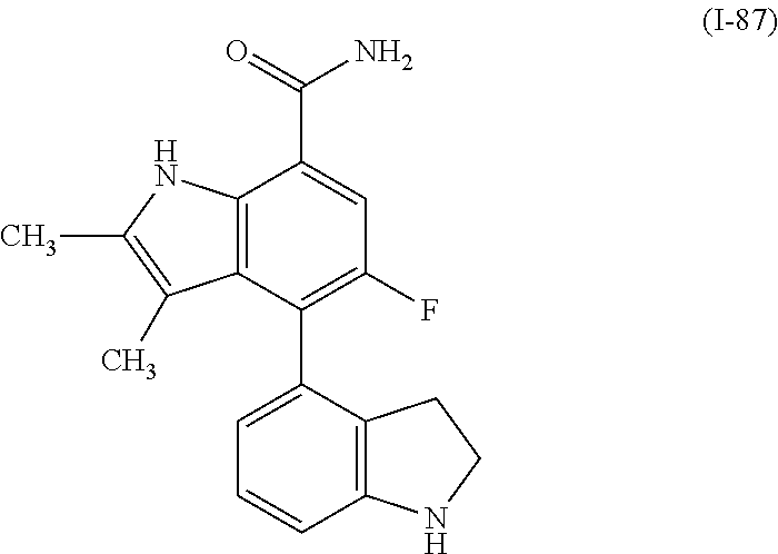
C12=C(C(C3=CC=CC4=C3CCN4)=C(F)C=C1C(=O)N)C(C)=C(C)N2
